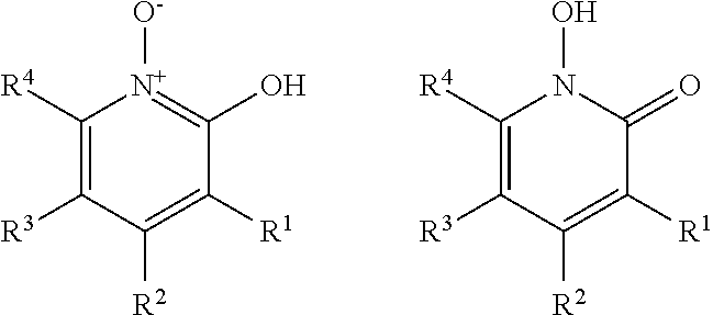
C1([R4])=C([R3])C([R2])=C([R1])C(O)=[N+]1[O-].C1([R4])=C([R3])C([R2])=C([R1])C(=O)N1O
